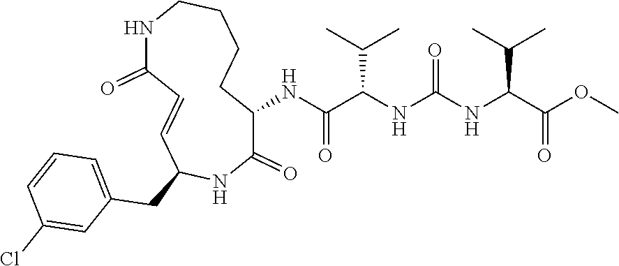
C1(NC(C(NC(NC(C(OC)=O)C(C)C)=O)C(C)C)=O)C(=O)NC(CC2=CC=CC(Cl)=C2)C=CC(=O)NCCCC1
